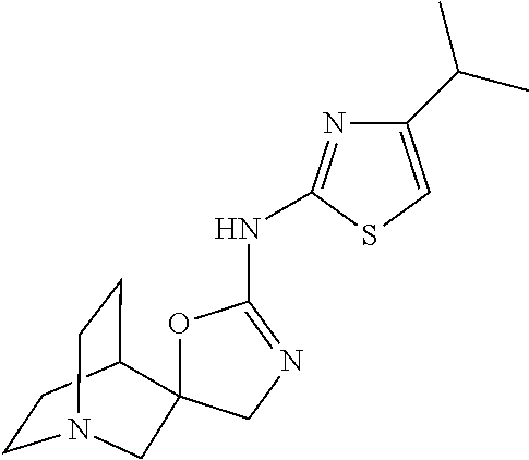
C1CC2CCN1CC21OC(NC2=NC(C(C)C)=CS2)=NC1
